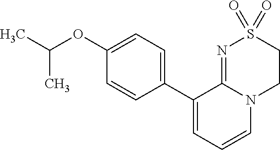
C1(C2=CC=CN3C2=NS(=O)(=O)CC3)=CC=C(OC(C)C)C=C1
